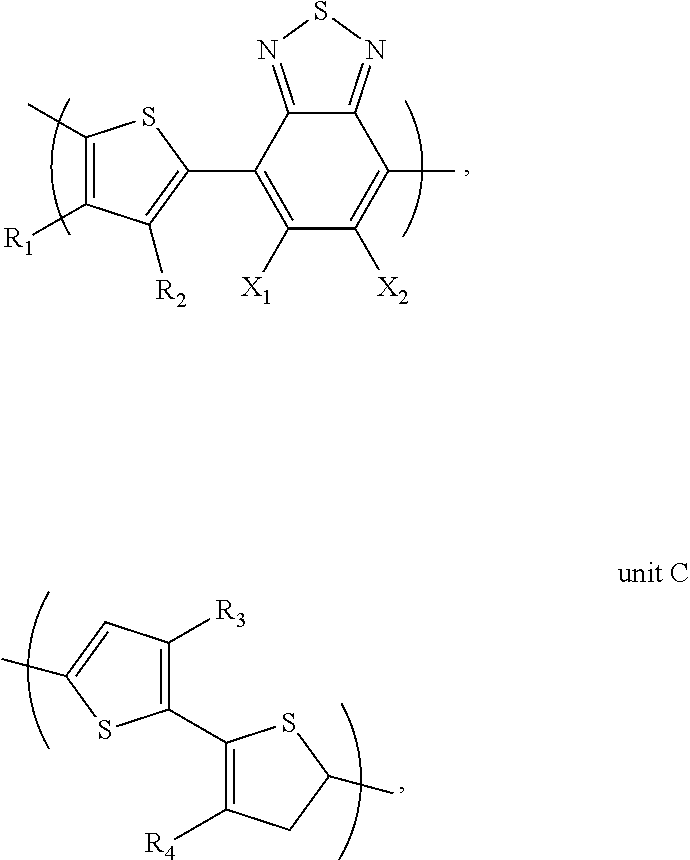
C1(C)=C([R1])C([R2])=C(C2=C([X1])C([X2])=C(C)C3=NSN=C23)S1.C1(C2=C([R4])CC(C)S2)=C([R3])C=C(C)S1
